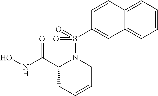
ONC(C1CC=CCN1S(=O)(=O)C1=CC2=CC=CC=C2C=C1)=O
